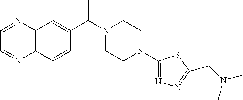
C12=C(C=CC(C(N3CCN(C4=NN=C(CN(C)C)S4)CC3)C)=C1)N=CC=N2
